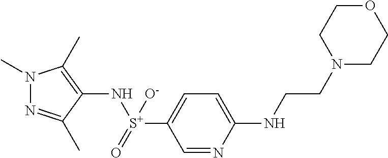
N1=C(C)C(N[S+](=O)([O-])C2=CC=C(NCCN3CCOCC3)N=C2)=C(C)N1C
